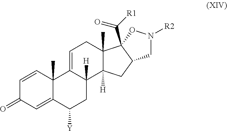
C1=CC2(C)C(=CC1=O)C([Y])CC1([H])C2=CCC2(C)C1([H])CC1C2(C([R1])=O)ON([R2])C1
